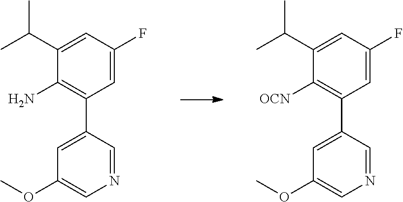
C1(F)=CC(C2=CC(OC)=CN=C2)=C(N)C(C(C)C)=C1.C1(F)=CC(C2=CC(OC)=CN=C2)=C([OCN])C(C(C)C)=C1
